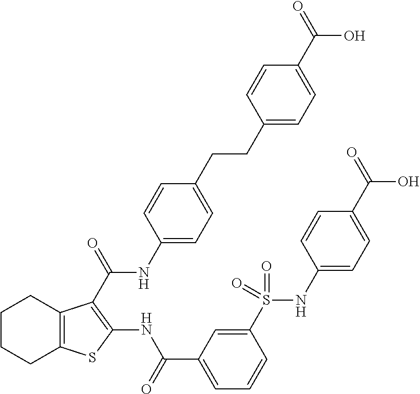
C1CCC2=C(C1)C(C(NC1=CC=C(CCC3=CC=C(C(=O)O)C=C3)C=C1)=O)=C(NC(C1=CC=CC(S(NC3=CC=C(C(=O)O)C=C3)(=O)=O)=C1)=O)S2
